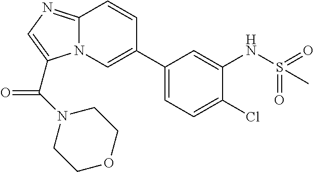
C12=NC=C(C(N3CCOCC3)=O)N1C=C(C1=CC=C(Cl)C(NS(=O)(=O)C)=C1)C=C2
